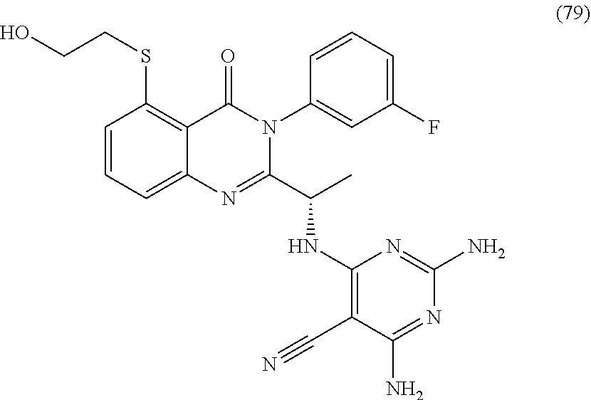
C1=CC=C2C(=C1SCCO)C(=O)N(C1=CC(F)=CC=C1)C(C(NC1=C(C#N)C(N)=NC(N)=N1)C)=N2
